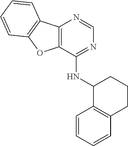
C12=C(C(NC3C4=C(CCC3)C=CC=C4)=NC=N1)OC1=C2C=CC=C1
